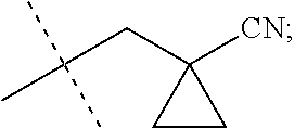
C1CC1(CC(C)(C)C)[CN]
